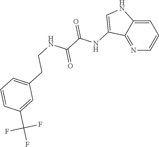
N1=C2C(=CC=C1)NC=C2NC(C(NCCC1=CC=CC(C(F)(F)F)=C1)=O)=O
